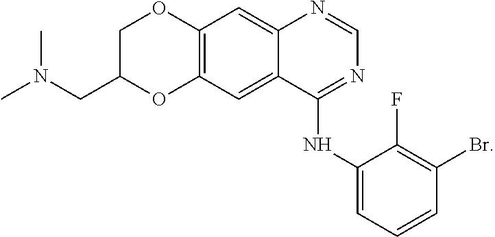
CN(CC1COC2=C(O1)C=C1C(NC3=CC=CC(Br)=C3F)=NC=NC1=C2)C
